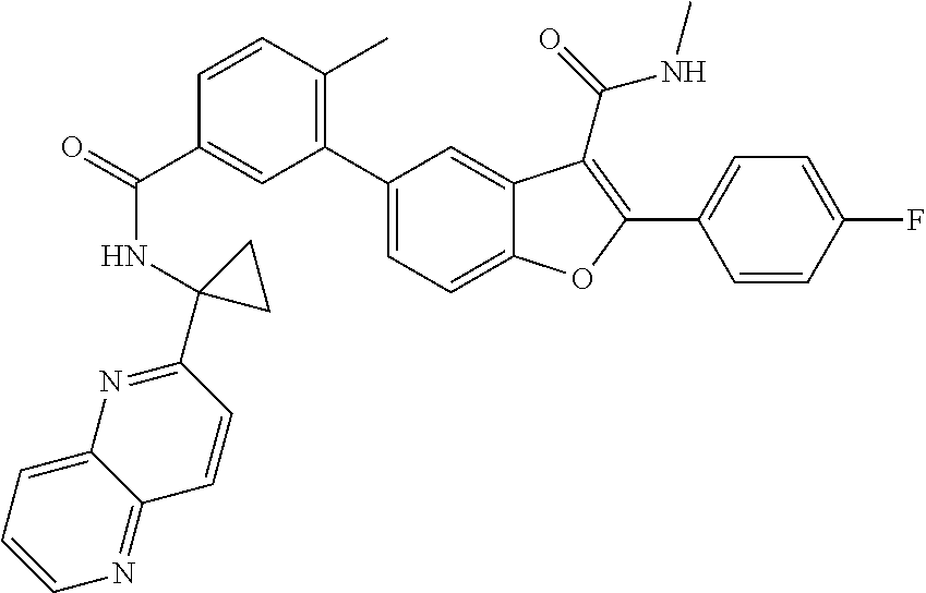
O=C(C1=CC(C2=CC=C3C(=C2)C(C(=O)NC)=C(C2=CC=C(F)C=C2)O3)=C(C)C=C1)NC1(C2=NC3=CC=CN=C3C=C2)CC1
